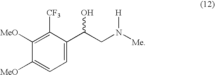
C1([MeO])=CC=C(C(CN([Me])[H])O)C([CF3])=C1[MeO]
